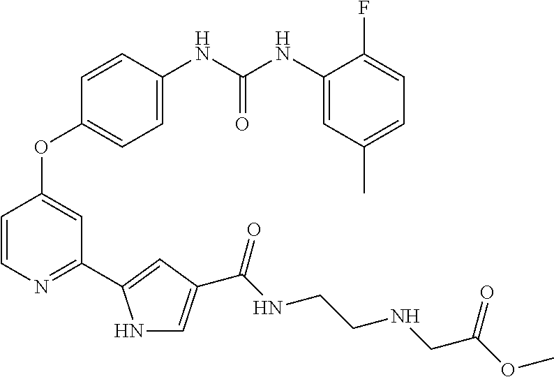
C1=C(NC(NC2=CC(C)=CC=C2F)=O)C=CC(OC2=CC(C3=CC(C(NCCNCC(OC)=O)=O)=CN3)=NC=C2)=C1
